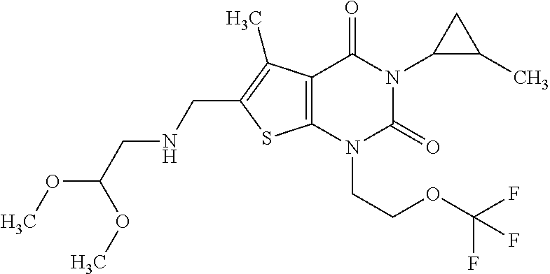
C12=C(N(CCOC(F)(F)F)C(=O)N(C3C(C)C3)C1=O)SC(CNCC(OC)OC)=C2C
